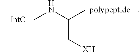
CNC(C)C[XH]
